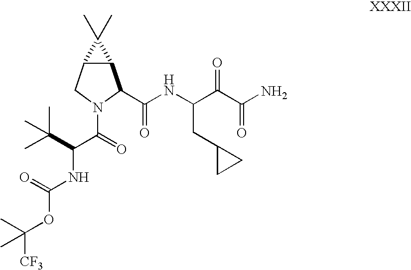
CC(C(C(N1CC2C(C1C(NC(CC1CC1)C(C(N)=O)=O)=O)C2(C)C)=O)NC(=O)OC([CF3])(C)C)(C)C
